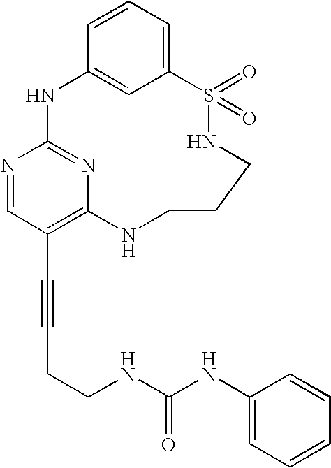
C1=CC=C2C=C1NC1=NC(=C(C#CCCNC(NC3=CC=CC=C3)=O)C=N1)NCCCNS2(=O)=O
